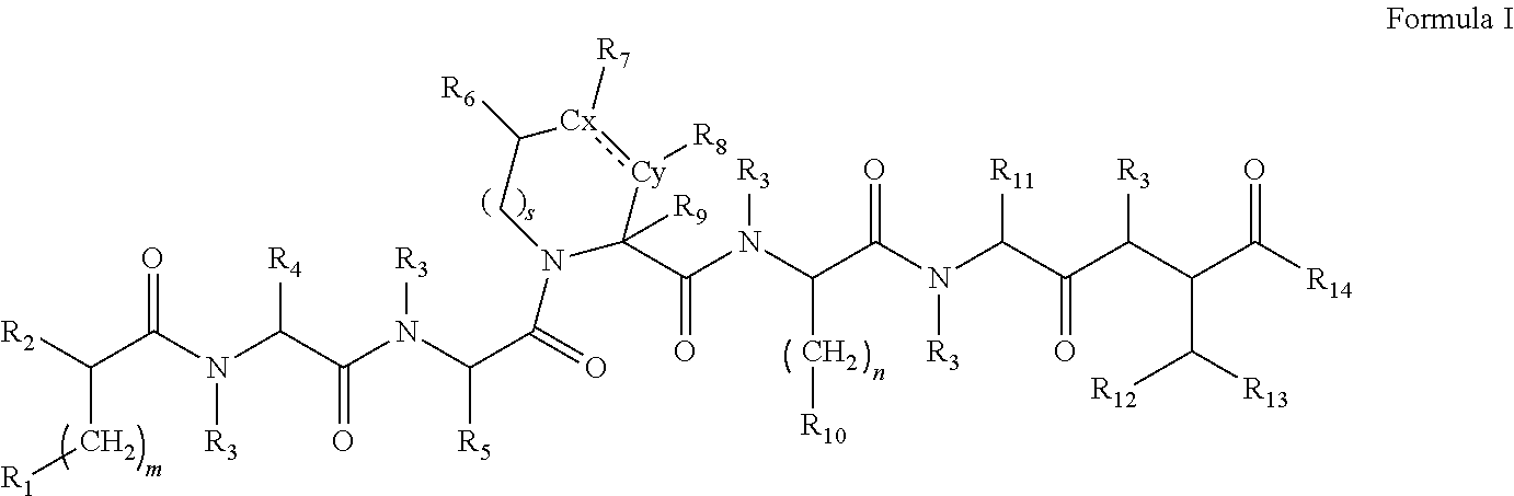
[R2]C(C(N(C(C(N(C(C(=O)N1CC([R6])[Cx]([R7]):[Cy]([R8])C1(C(N(C(C(N(C(C(C(C(C([R13])[R12])C([R14])=O)[R3])=O)[R11])[R3])=O)C[R10])[R3])=O)[R9])[R5])[R3])=O)[R4])[R3])=O)C[R1]
